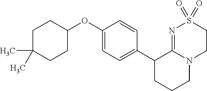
C1(OC2CCC(C)(C)CC2)=CC=C(C2CCCN3C2=NS(=O)(=O)CC3)C=C1
